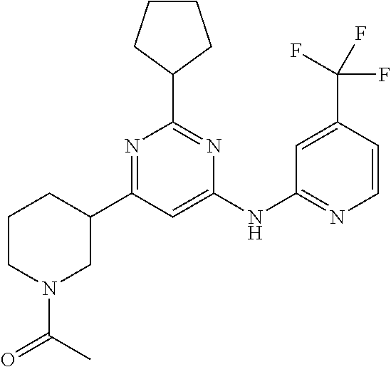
C1(NC2=NC=CC(C(F)(F)F)=C2)=CC(C2CCCN(C(C)=O)C2)=NC(C2CCCC2)=N1
